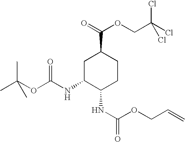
C1C(NC(OC(C)(C)C)=O)C(NC(=O)OCC=C)CCC1C(=O)OCC(Cl)(Cl)Cl
